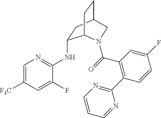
[F3C]C1=CN=C(NC2CC3CCC2N(C(=O)C2=C(C4=NC=CC=N4)C=CC(F)=C2)C3)C(F)=C1
